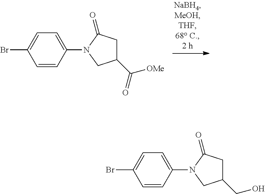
C1=C(N2CC(C(=O)[OMe])CC2=O)C=CC(Br)=C1.C1=C(N2CC(CO)CC2=O)C=CC(Br)=C1
